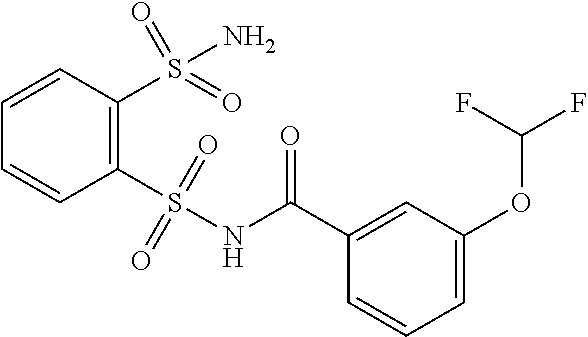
C1=C(OC(F)F)C=C(C(NS(C2=C(S(N)(=O)=O)C=CC=C2)(=O)=O)=O)C=C1
